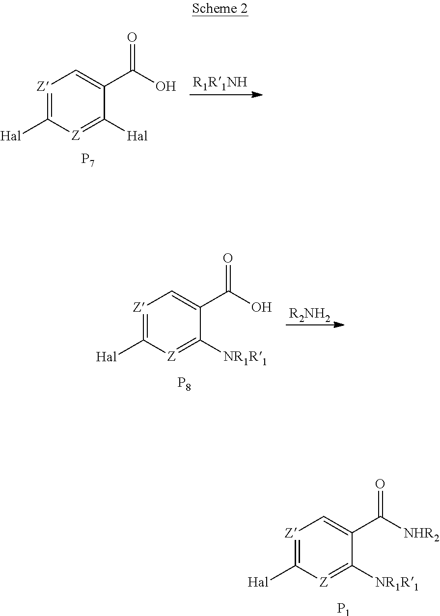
[Z]1=C([Hal])[Z]=C([NR1R1])C(C([NHR2])=O)=C1.[P1].[Z]1=C([Hal])[Z]=C([Hal])C(C(O)=O)=C1.[P7].[Z]1=C([Hal])[Z]=C([NR1R1])C(C(O)=O)=C1.[P8].[R2NH2]
